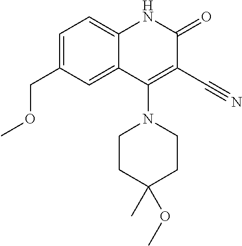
C1=C(COC)C=C2C(=C1)NC(=O)C(C#N)=C2N1CCC(C)(OC)CC1
